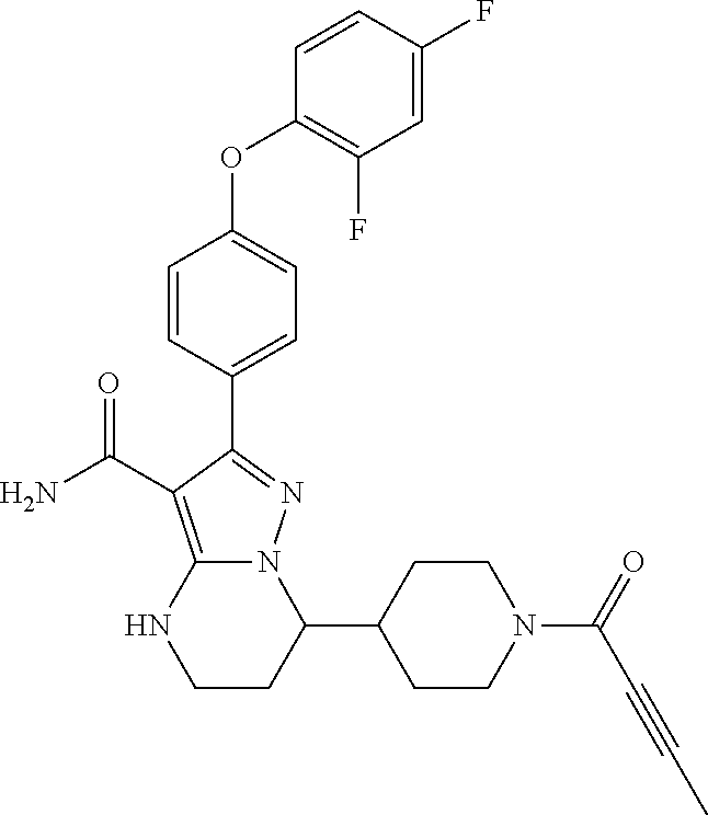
O(C1=CC=C(C2=NN3C(=C2C(=O)N)NCCC3C2CCN(C(C#CC)=O)CC2)C=C1)C1=C(F)C=C(F)C=C1
